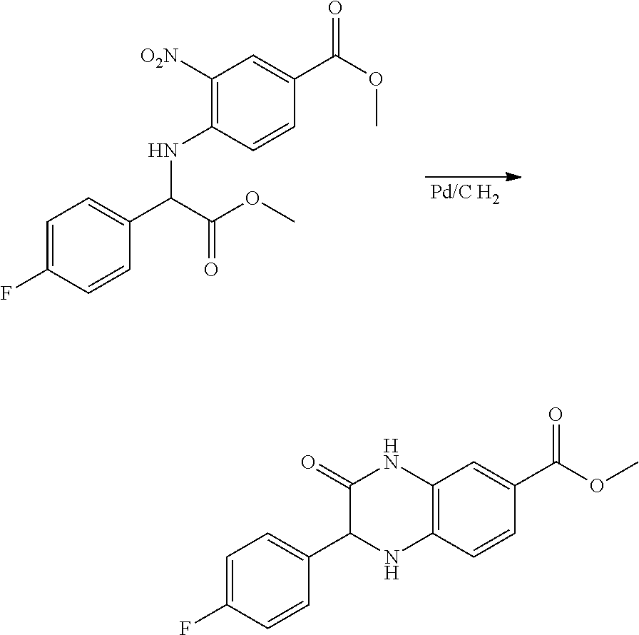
C1=C(F)C=CC(C(C(OC)=O)NC2=C([O2N])C=C(C(OC)=O)C=C2)=C1.C1=C(F)C=CC(C2NC3=C(NC2=O)C=C(C(OC)=O)C=C3)=C1
